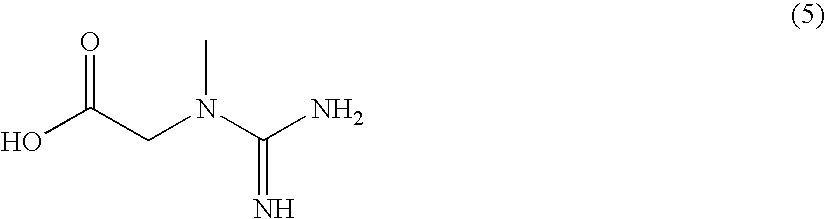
OC(CN(C(N)=N)C)=O
